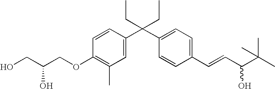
C1=CC(C(C2=CC=C(C=CC(O)C(C)(C)C)C=C2)(CC)CC)=CC(C)=C1OCC(CO)O
